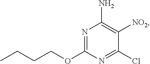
ClC1=NC(OCCCC)=NC(N)=C1[NO2]
